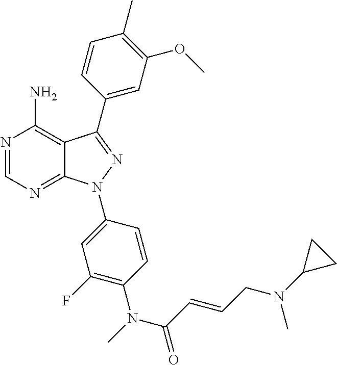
N1=CN=C2C(=C1N)C(C1=CC(OC)=C(C)C=C1)=NN2C1=CC(F)=C(N(C)C(C=CCN(C2CC2)C)=O)C=C1
